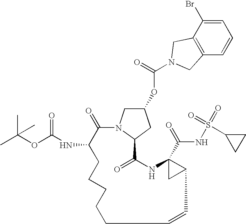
O(C1CN2C(C1)C(=O)NC1(C(=O)NS(=O)(C3CC3)=O)CC1C=CCCCCCC(NC(OC(C)(C)C)=O)C2=O)C(=O)N1CC2=C(C=CC=C2Br)C1
